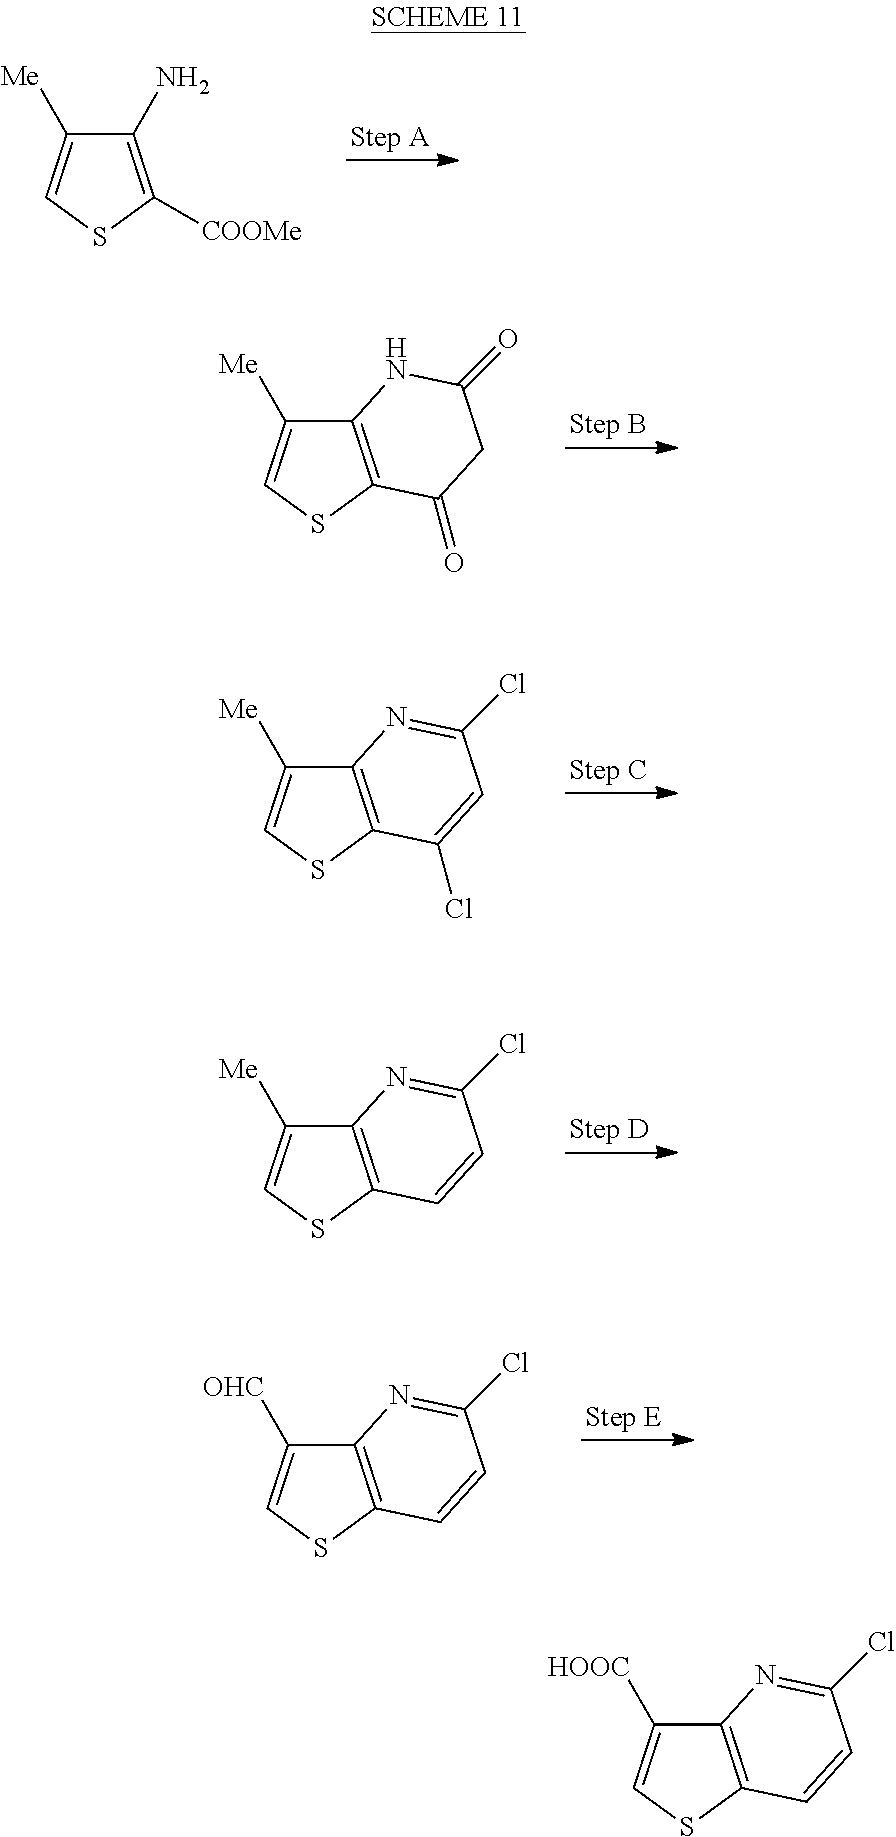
C1(N)=C([COOMe])SC=C1[Me].C12=C(SC=C1[Me])C(=O)CC(=O)N2.C12=C(SC=C1[Me])C(Cl)=CC(Cl)=N2.C12=C(SC=C1[Me])C=CC(Cl)=N2.C12=C(SC=C1[OHC])C=CC(Cl)=N2.C12=C(SC=C1[HOOC])C=CC(Cl)=N2
